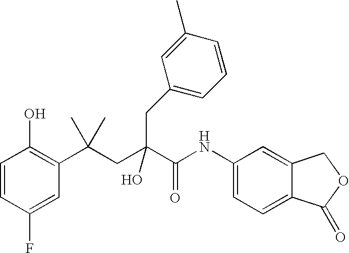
C1=CC(F)=CC(C(CC(C(NC2=CC=C3C(=C2)COC3=O)=O)(O)CC2=CC=CC(C)=C2)(C)C)=C1O
